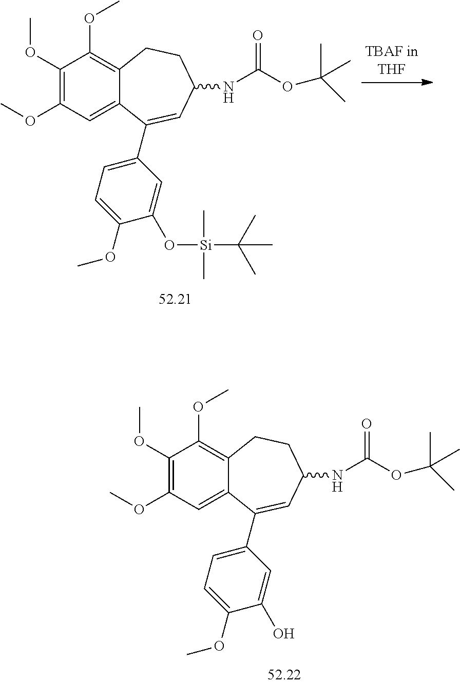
C1(OC)=C(OC)C=C2C(=C1OC)CCC(NC(OC(C)(C)C)=O)C=C2C1=CC=C(OC)C(O)=C1.C1(OC)=C(OC)C=C2C(=C1OC)CCC(NC(OC(C)(C)C)=O)C=C2C1=CC=C(OC)C(O[Si](C(C)(C)C)(C)C)=C1
